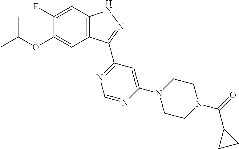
O(C1=CC2=C(C=C1F)NN=C2C1=NC=NC(N2CCN(C(=O)C3CC3)CC2)=C1)C(C)C
